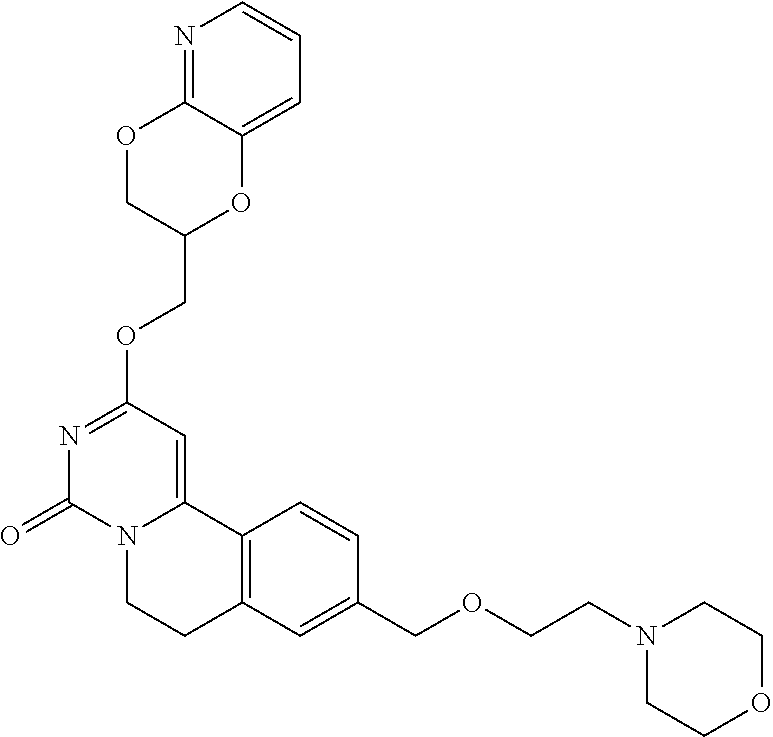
C(OC1=NC(=O)N2C(=C1)C1=C(CC2)C=C(COCCN2CCOCC2)C=C1)C1OC2=CC=CN=C2OC1
